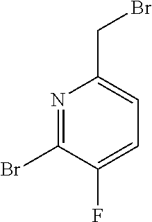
N1=C(Br)C(F)=CC=C1CBr
